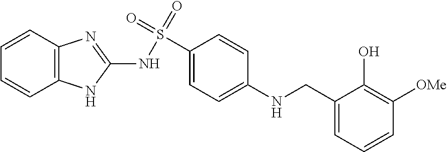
C1(CNC2=CC=C(S(NC3=NC4=C(N3)C=CC=C4)(=O)=O)C=C2)=CC=CC([OMe])=C1O
